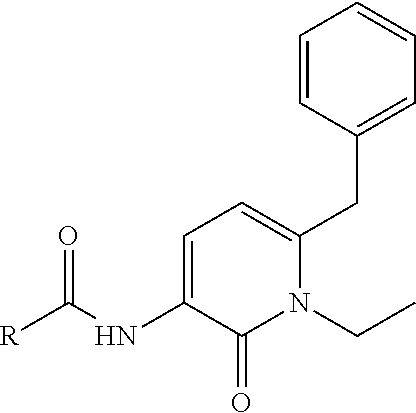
[R]C(NC1=CC=C(CC2=CC=CC=C2)N(CC)C1=O)=O
